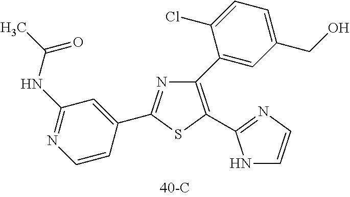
N1=C(C2=CC(NC(C)=O)=NC=C2)SC(C2=NC=CN2)=C1C1=CC(CO)=CC=C1Cl
